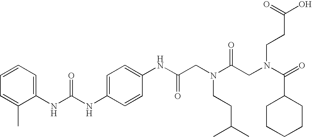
C1=C(NC(NC2=CC=CC=C2C)=O)C=CC(NC(CN(C(CN(C(=O)C2CCCCC2)CCC(O)=O)=O)CCC(C)C)=O)=C1
